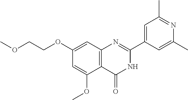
C12=C(C=C(OCCOC)C=C1OC)N=C(C1=CC(C)=NC(C)=C1)NC2=O
